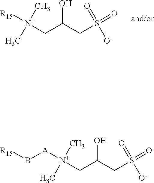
OC(CS(=O)(=O)[O-])C[N+]([R15])(C)C.OC(CS(=O)(=O)[O-])C[N+]([A]B[R15])(C)C
